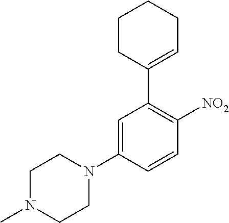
C1CC(C2=C([NO2])C=CC(N3CCN(C)CC3)=C2)=CCC1
